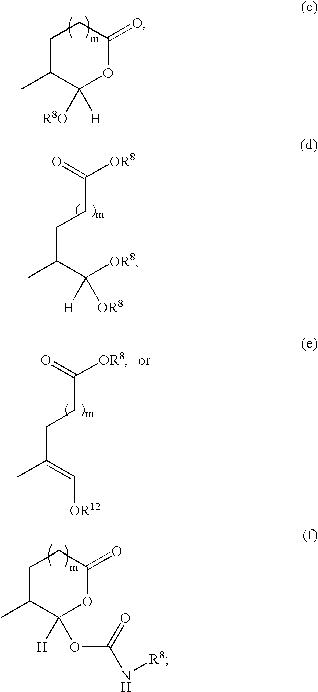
C1C(C)C([R8O])([H])OC(=O)C1.C(CCC(C([OR8])([H])[OR8])C)([OR8])=O.C1C(C)C([H])(OC(=O)N[R8])OC(=O)C1.C(CCC(=C[OR12])C)([OR8])=O
